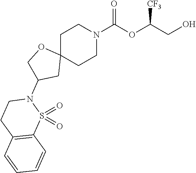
C1C2(CCN(C(OC(CO)[CF3])=O)C1)OCC(N1CCC3=C(S1(=O)=O)C=CC=C3)C2
